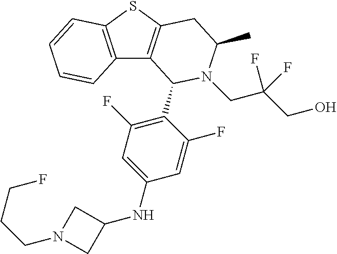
C12=C(SC3=C1C(C1=C(F)C=C(NC4CN(CCCF)C4)C=C1F)N(CC(F)(CO)F)C(C)C3)C=CC=C2
